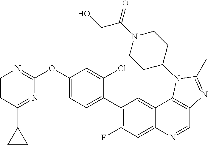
C1=CC(C2CC2)=NC(OC2=CC=C(C3=C(F)C=C4C(=C3)C3=C(C=N4)N=C(C)N3C3CCN(C(CO)=O)CC3)C(Cl)=C2)=N1
